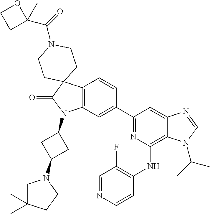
C12=C(C=C(C3=NC(NC4=C(F)C=NC=C4)=C4C(=C3)N=CN4C(C)C)C=C1)N(C1CC(N3CC(C)(C)CC3)C1)C(=O)C21CCN(C(=O)C2(C)OCC2)CC1
